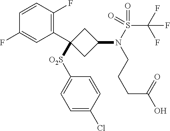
C1=CC(F)=C(C2([O2S]C3=CC=C(Cl)C=C3)CC(N(S(C(F)(F)F)(=O)=O)CCCC(O)=O)C2)C=C1F
